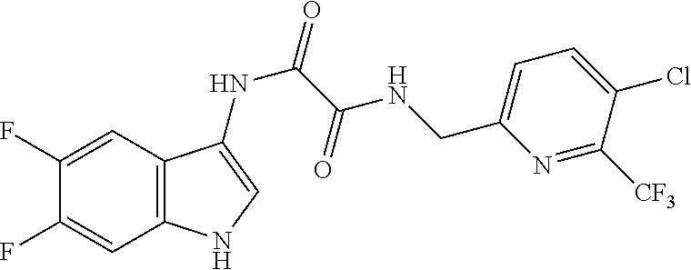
C1(F)=CC2=C(C=C1F)NC=C2NC(C(NCC1=CC=C(Cl)C([CF3])=N1)=O)=O
